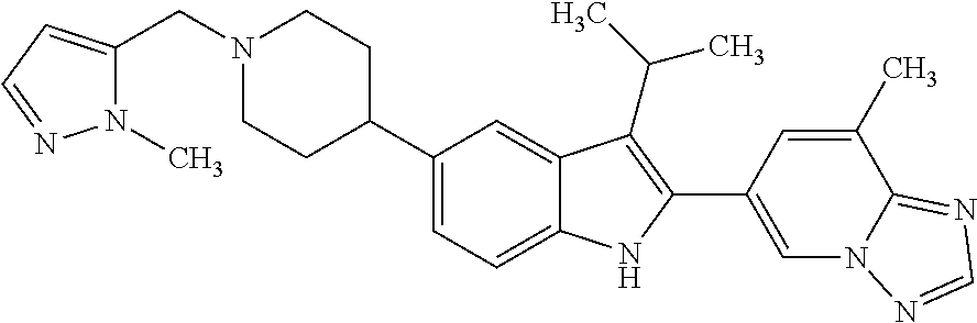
N1(CC2=CC=NN2C)CCC(C2=CC=C3C(=C2)C(C(C)C)=C(C2=CN4C(=NC=N4)C(C)=C2)N3)CC1
